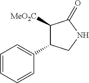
C1=CC=CC(C2C([MeO2C])C(=O)NC2)=C1
